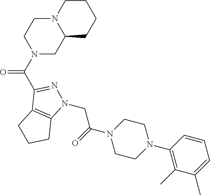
N1(CC(=O)N2CCN(C3=C(C)C(C)=CC=C3)CC2)N=C(C(=O)N2CC3N(CC2)CCCC3)C2=C1CCC2
